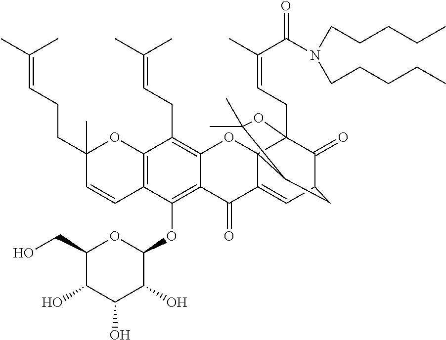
C12=C(OC3OC(CO)C(O)C(O)C3O)C3=C(C(CC=C(C)C)=C1OC14C(=CC5C(=O)C1(CC=C(C)C(=O)N(CCCCC)CCCCC)OC(C)(C)C4C5)C2=O)OC(C)(CCC=C(C)C)C=C3
